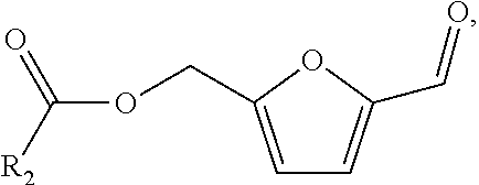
C1=C(COC([R2])=O)OC(C=O)=C1
